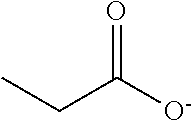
CCC([O-])=O
